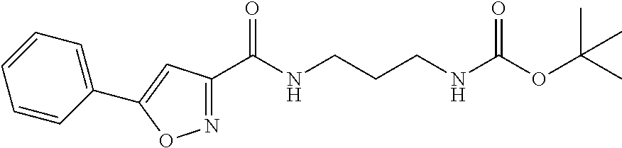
N1=C(C(NCCCNC(OC(C)(C)C)=O)=O)C=C(C2=CC=CC=C2)O1
